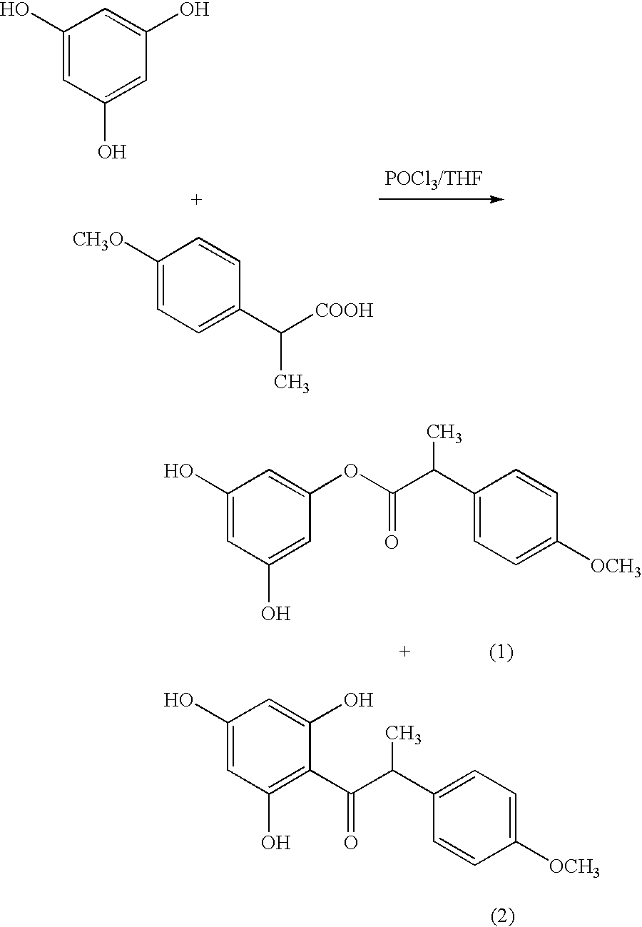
C1(O)=CC(O)=CC(O)=C1.C1([CH3O])=CC=C(C([COOH])C)C=C1.C1(O)=CC(O)=CC(OC(C(C)C2=CC=C([OCH3])C=C2)=O)=C1.C1(O)=CC(O)=C(C(C(C)C2=CC=C([OCH3])C=C2)=O)C(O)=C1
